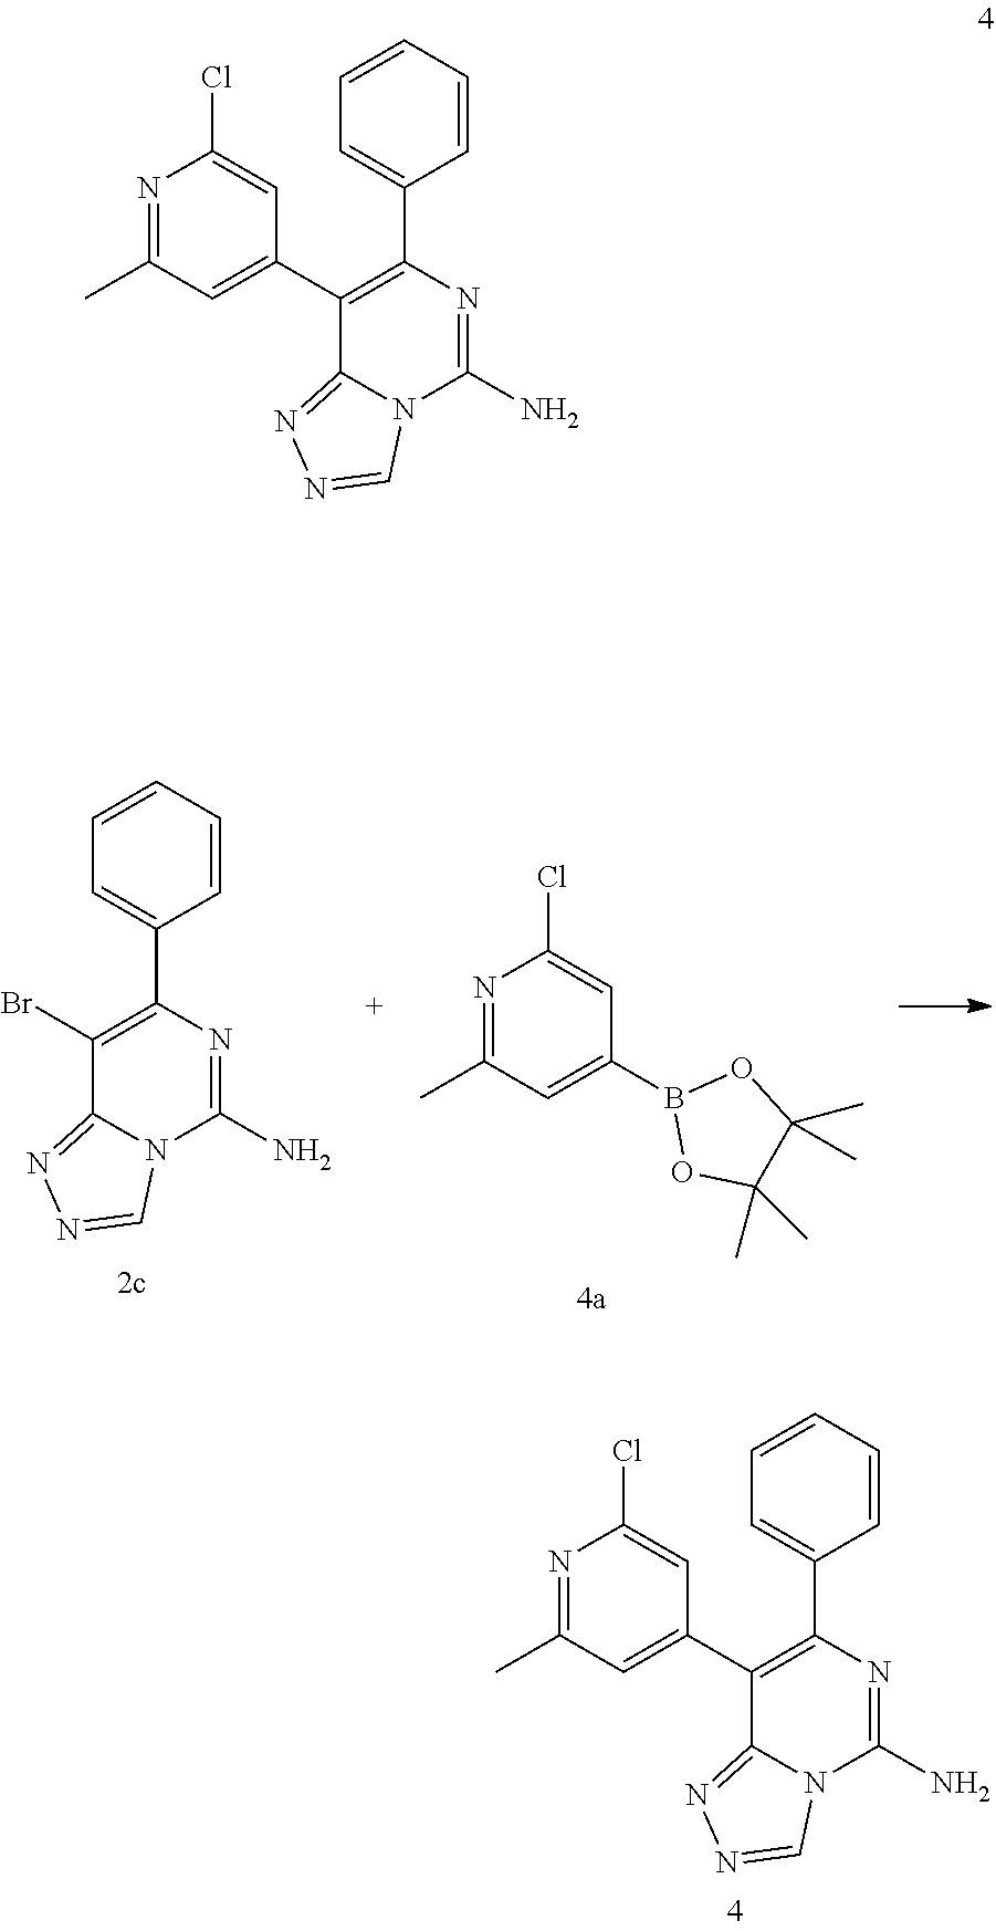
N1=C(C)C=C(C2=C(C3=CC=CC=C3)N=C(N)N3C2=NN=C3)C=C1Cl.C1(C)(C)C(C)(C)OB(C2=CC(C)=NC(Cl)=C2)O1.C1=NN=C2N1C(N)=NC(C1=CC=CC=C1)=C2Br.N1=C(C)C=C(C2=C(C3=CC=CC=C3)N=C(N)N3C2=NN=C3)C=C1Cl
